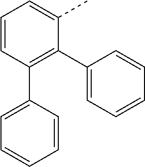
C1=CC(C2=CC=CC=C2)=C(C2=CC=CC=C2)C(C)=C1
